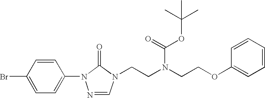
C1(N2N=CN(CCN(CCOC3=CC=CC=C3)C(=O)OC(C)(C)C)C2=O)=CC=C(Br)C=C1
